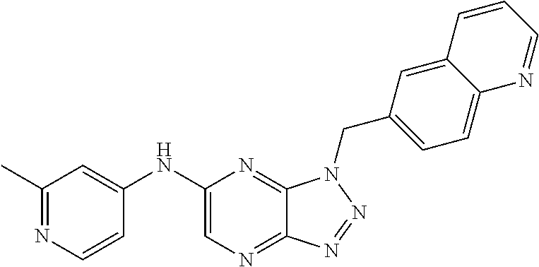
C1(NC2=CC(C)=NC=C2)=CN=C2C(=N1)N(CC1=CC=C3C(=C1)C=CC=N3)N=N2
